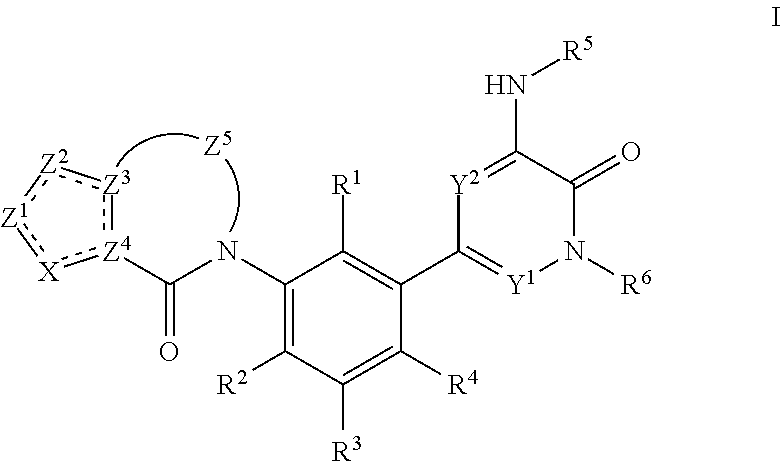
C1(NC([Z4]2:[Z3]:[Z2]:[Z1]:[X]:2)=O)=C([R2])C([R3])=C([R4])C(C2=[Y1]N([R6])C(=O)C(N[R5])=[Y2]2)=C1[R1]
